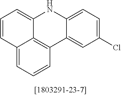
C1=CC2=CC=CC3=C2C(=C1)NC1=CC=C(Cl)C=C31
